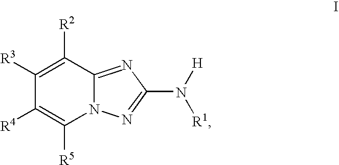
N12C(=NC(N([H])[R1])=N1)C([R2])=C([R3])C([R4])=C2[R5]
